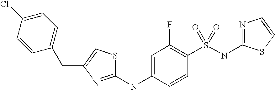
C1=C(NC2=NC(CC3=CC=C(Cl)C=C3)=CS2)C=CC(S(NC2=NC=CS2)(=O)=O)=C1F
